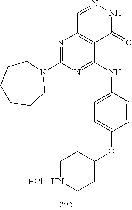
C1=NNC(=O)C2=C1N=C(N1CCCCCC1)N=C2NC1=CC=C(OC2CCNCC2)C=C1.Cl
